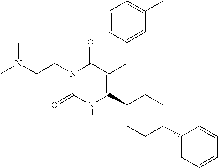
C1=CC(CC2=C(C3CCC(C4=CC=CC=C4)CC3)NC(=O)N(CCN(C)C)C2=O)=CC(C)=C1
